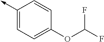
C1(->C)=CC=C(OC(F)F)C=C1
